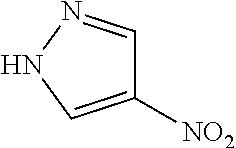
C1([NO2])=CNN=C1
